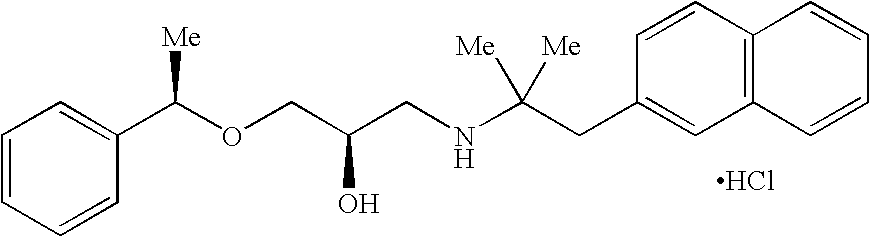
C1=CC=CC(C(OCC(CNC(CC2=CC3=C(C=C2)C=CC=C3)([Me])[Me])O)[Me])=C1.Cl
